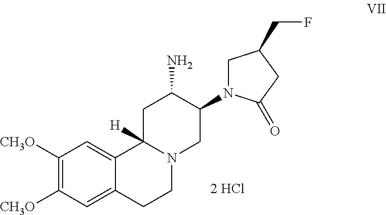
C1([CH3O])=C([CH3O])C=C2C(=C1)C1([H])N(CC2)CC(N2CC(CF)CC2=O)C(N)C1
